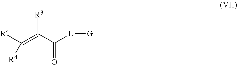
[R4]C(=C(C([L][G])=O)[R3])[R4]
